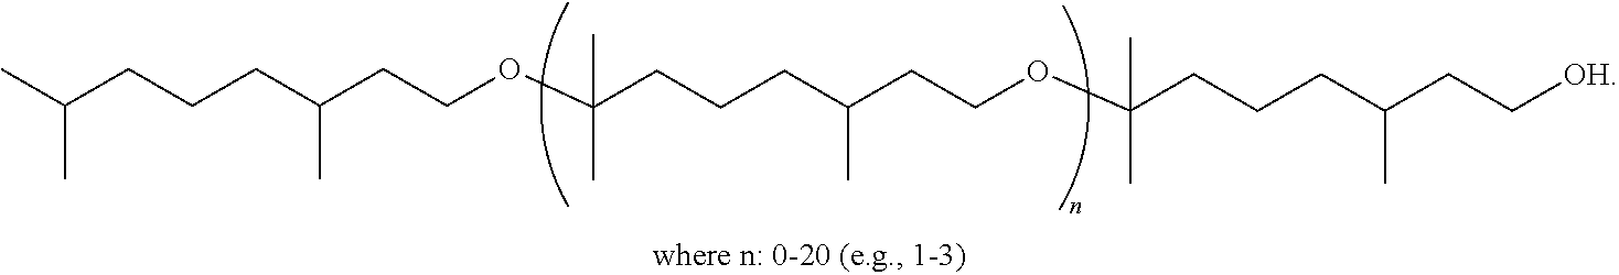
C(C(CCOC(CCCC(CCOC(CCCC(CC[OH])C)(C)C)C)(C)C)C)CCC(C)C
